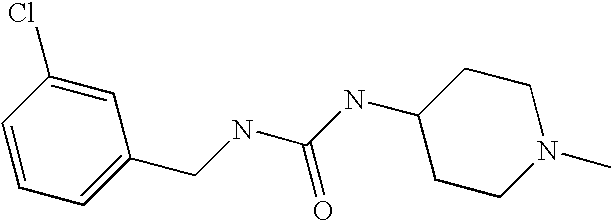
C1=CC=C(CNC(NC2CCN(C)CC2)=O)C=C1Cl
